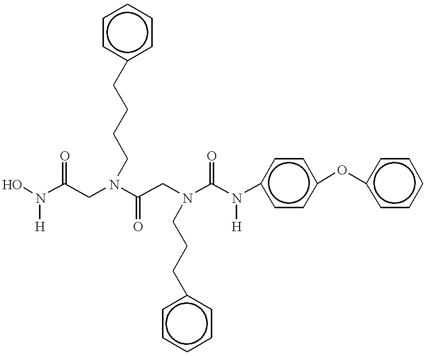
ON(C(CN(C(CN(C(N(c1ccc(Oc2ccccc2)cc1)[H])=O)CCCc1ccccc1)=O)CCCCc1ccccc1)=O)[H]
